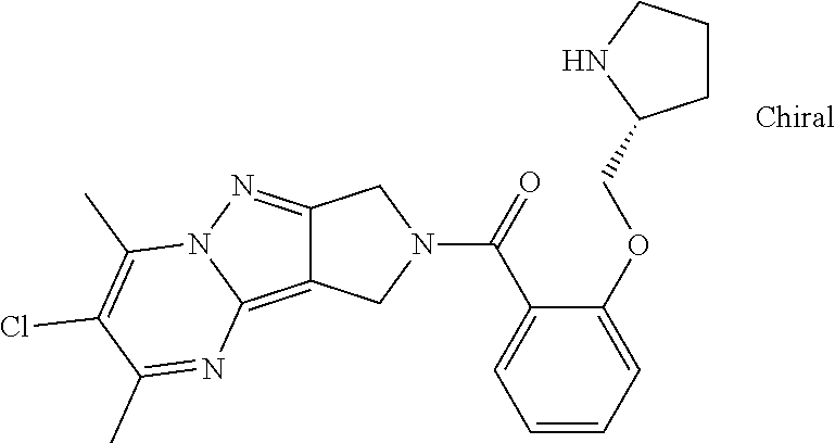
C12=NN3C(=C1CN(C(=O)C1=CC=CC=C1OCC1CCCN1)C2)N=C(C)C(Cl)=C3C
